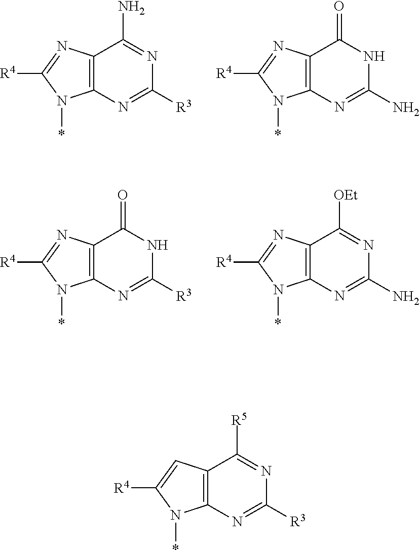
C12=C(N=C([R3])N=C1N)N(*)C([R4])=N2.C12=C(N=C(N)NC1=O)N(*)C([R4])=N2.C12=C(N=C([R3])NC1=O)N(*)C([R4])=N2.C12=C(N=C(N)N=C1[OEt])N(*)C([R4])=N2.C12=C(N=C([R3])N=C1[R5])N(*)C([R4])=C2
